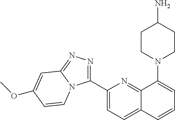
C1(C2=NN=C3N2C=CC(OC)=C3)=CC=C2C(=N1)C(N1CCC(N)CC1)=CC=C2
